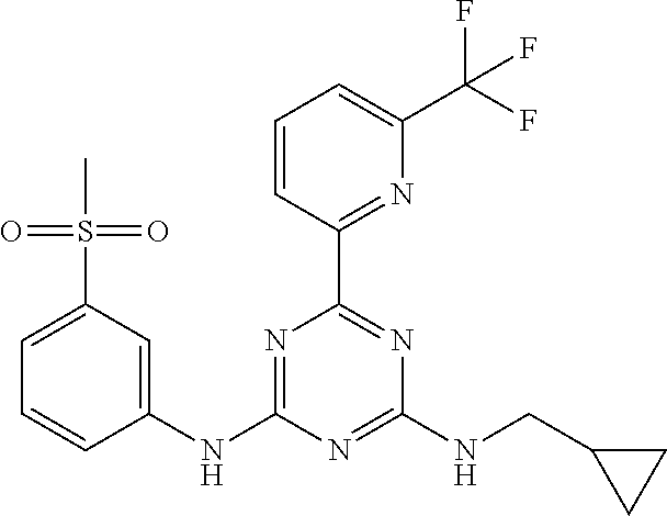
C1=CC(C2=NC(NCC3CC3)=NC(NC3=CC(S(C)(=O)=O)=CC=C3)=N2)=NC(C(F)(F)F)=C1
